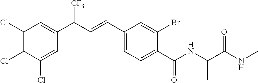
C1(Cl)=C(Cl)C(Cl)=CC(C(C=CC2=CC=C(C(NC(C(NC)=O)C)=O)C(Br)=C2)[CF3])=C1
